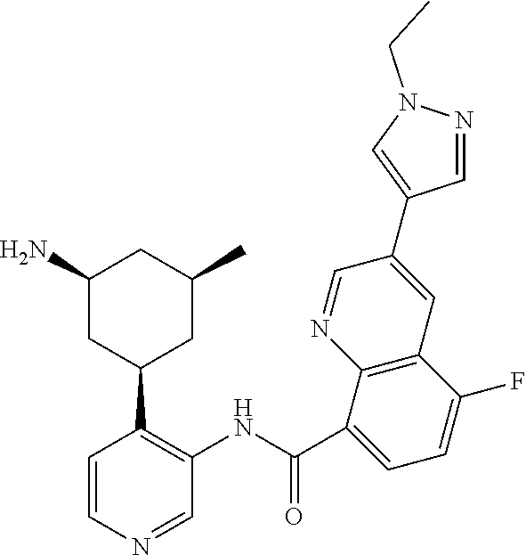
C1(N)CC(C2=C(NC(C3=CC=C(F)C4=C3N=CC(C3=CN(CC)N=C3)=C4)=O)C=NC=C2)CC(C)C1
